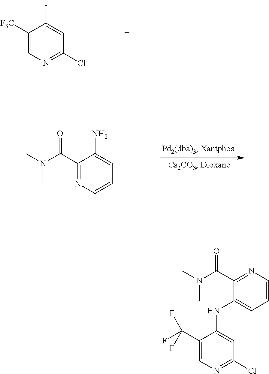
C1([F3C])=CN=C(Cl)C=C1I.C1(C(N(C)C)=O)=NC=CC=C1N.C1(C(F)(F)F)=CN=C(Cl)C=C1NC1=CC=CN=C1C(N(C)C)=O
